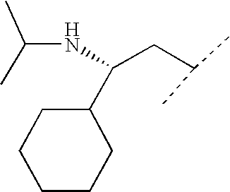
C(CC(NC(C)C)C1CCCCC1)(C)C
